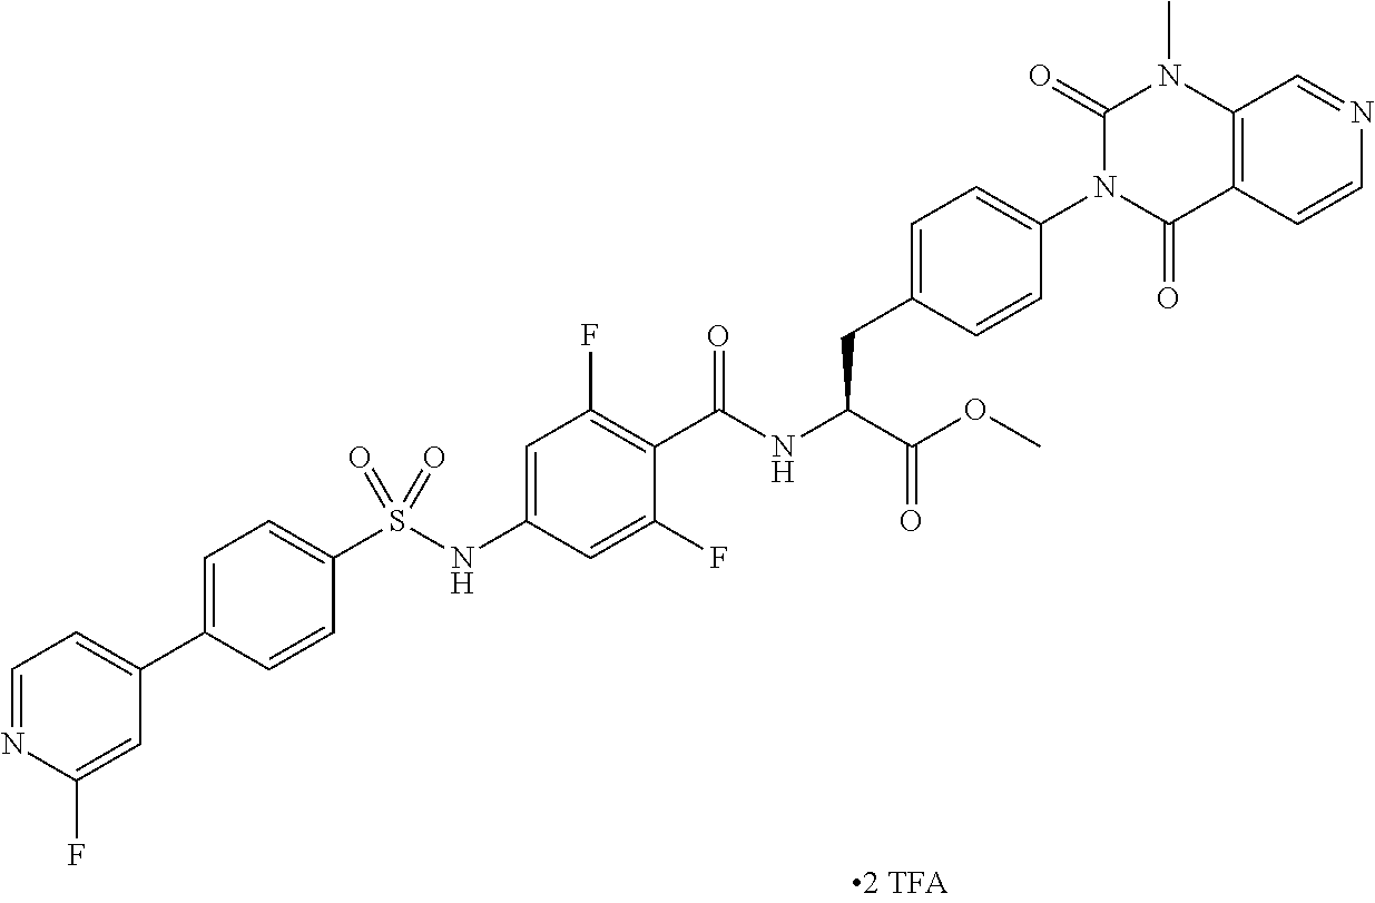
C12=C(C(=O)N(C3=CC=C(CC(C(=O)OC)NC(=O)C4=C(F)C=C(NS(C5=CC=C(C6=CC=NC(F)=C6)C=C5)(=O)=O)C=C4F)C=C3)C(=O)N1C)C=CN=C2
